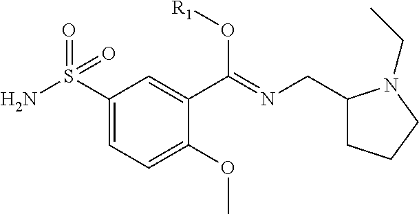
C1(C(O[R1])=NCC2CCCN2CC)=CC(S(N)(=O)=O)=CC=C1OC
